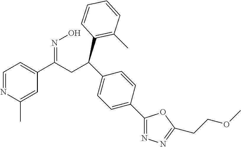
C(CC(C1=CC=NC(C)=C1)=NO)(C1=C(C)C=CC=C1)C1=CC=C(C2=NN=C(CCOC)O2)C=C1
